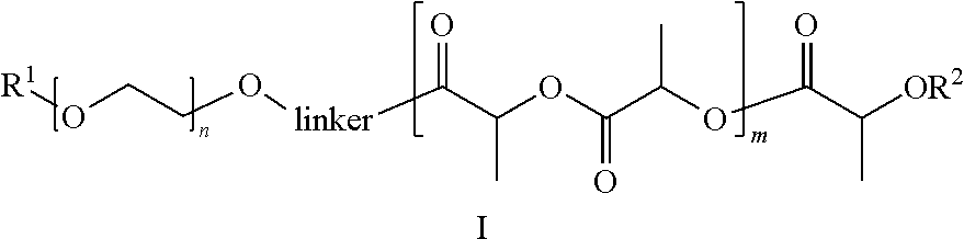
[R1]OCCO[linker]C(C(OC(C(OC(C([OR2])C)=O)C)=O)C)=O.I
